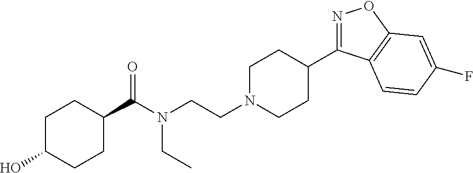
N1=C(C2CCN(CCN(C(C3CCC(O)CC3)=O)CC)CC2)C2=C(O1)C=C(F)C=C2
